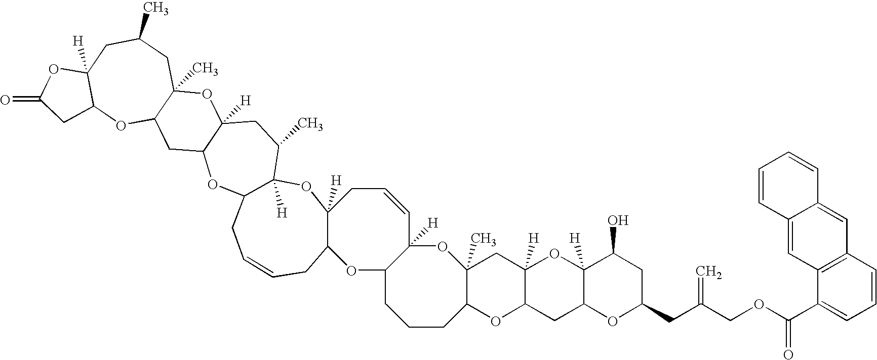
C12(C)C(OC3C([H])(C1)OC1([H])C(C3)OC(CC(COC(C3=CC=CC4=C3C=C3C(=C4)C=CC=C3)=O)=C)CC1O)CCCC1C([H])(O2)C=CCC2([H])OC3([H])C(C)CC4([H])C(OC3CC=CCC2O1)CC1C(C)(O4)CC(C)CC2([H])C(O1)CC(=O)O2
